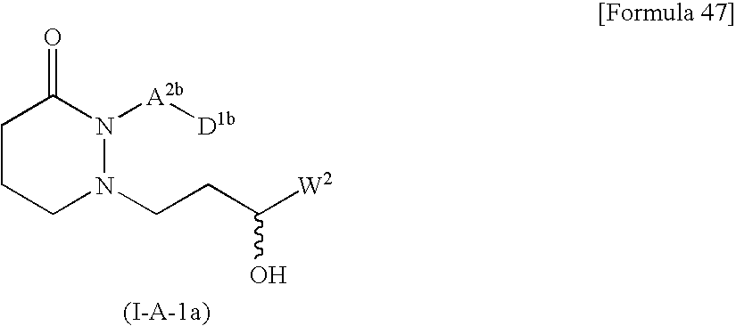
C1CCN(CCC([W2])O)N([A2b][D1b])C1=O
